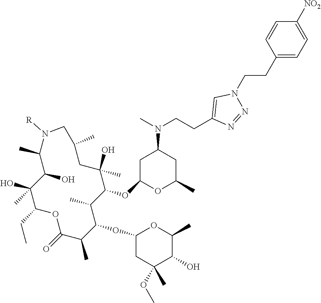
C1(O)(C)C(CC)OC(=O)C(C)C(OC2CC(OC)(C)C(O)C(C)O2)C(C)C(OC2OC(C)CC(N(C)CCC3=CN(CCC4=CC=C([NO2])C=C4)N=N3)C2)C(O)(C)CC(C)CN([R])C(C)C1O
